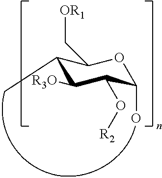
C1([R3O])C(O[R2])C(O)OC(C[OR1])C1C
